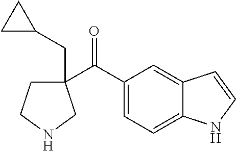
C(=O)(C1(CC2CC2)CCNC1)C1=CC=C2C(=C1)C=CN2
